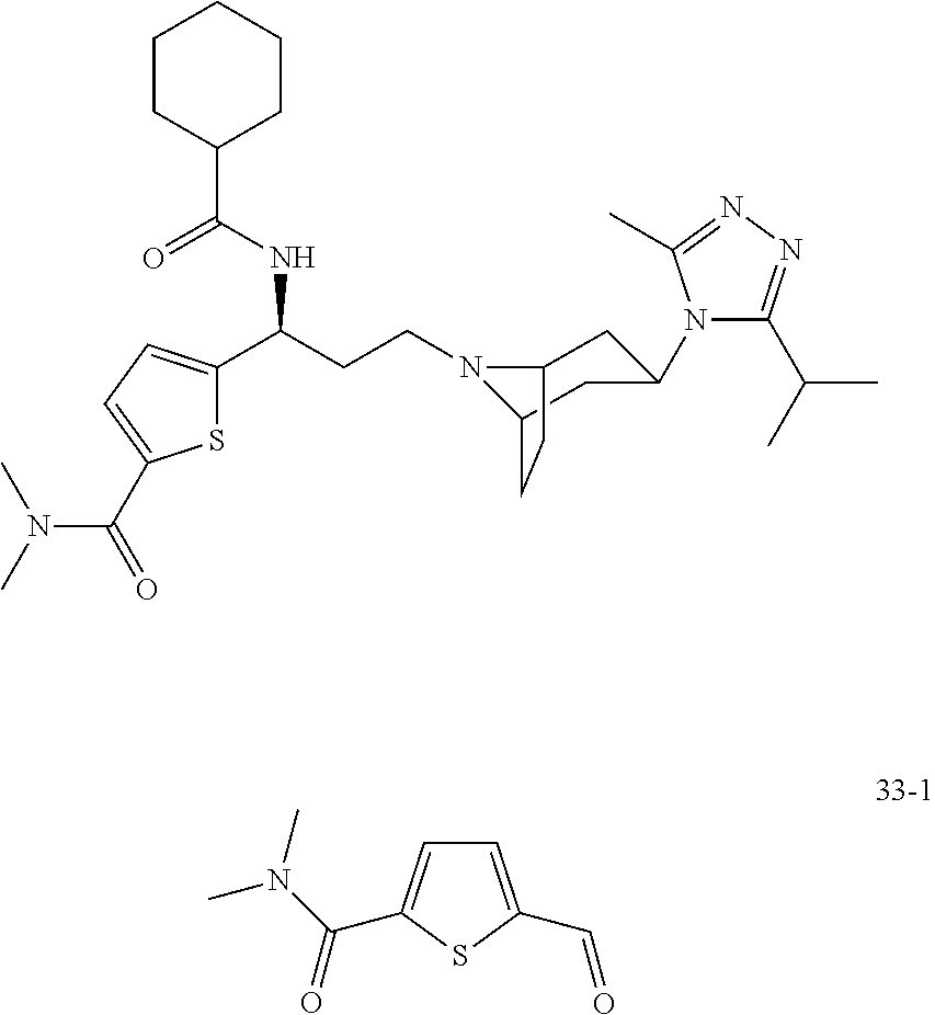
N1(CCC(C2=CC=C(C(=O)N(C)C)S2)NC(C2CCCCC2)=O)C2CC(N3C(C(C)C)=NN=C3C)CC1CC2.C1=C(C=O)SC(C(N(C)C)=O)=C1
